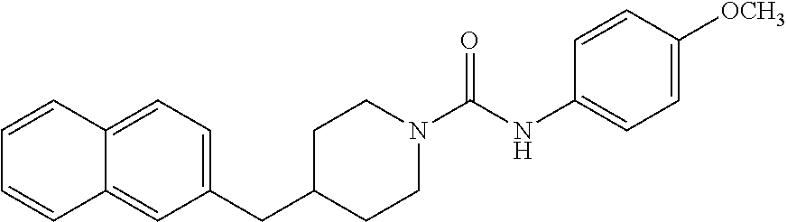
C12=CC=C(CC3CCN(C(NC4=CC=C([OCH3])C=C4)=O)CC3)C=C1C=CC=C2
